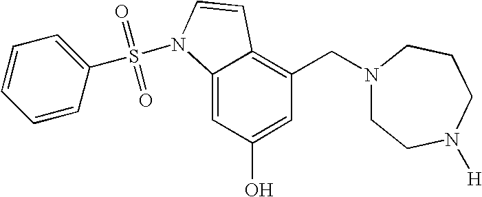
C1=C(O)C=C2C(=C1CN1CCN([H])CCC1)C=CN2S(=O)(=O)C1=CC=CC=C1
